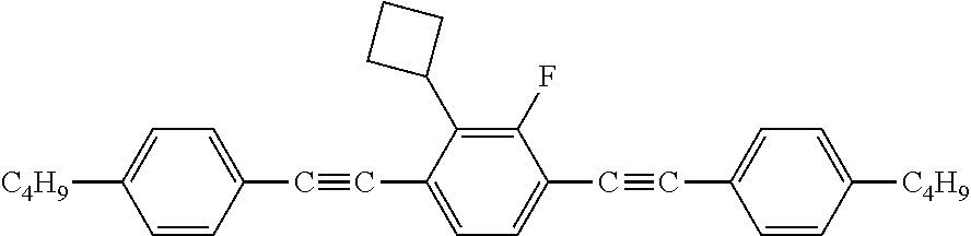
C1=CC(C#CC2=CC=C(C#CC3=CC=C([C4H9])C=C3)C(F)=C2C2CCC2)=CC=C1[C4H9]
